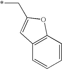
C12=C(C=CC=C1)OC(C*)=C2
